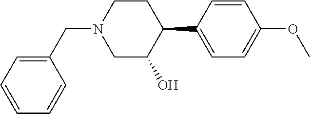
C1=C(C2CCN(CC3=CC=CC=C3)CC2O)C=CC(OC)=C1
